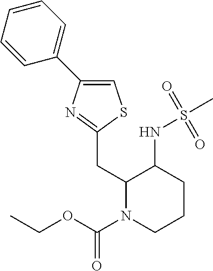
C1=C(C2=CC=CC=C2)N=C(CC2N(C(OCC)=O)CCCC2NS(C)(=O)=O)S1
